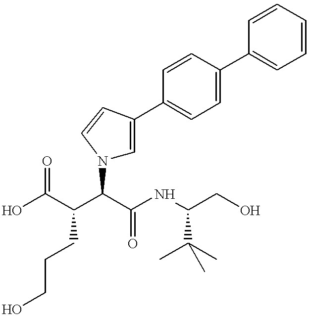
OC(C(C(C(NC(CO)C(C)(C)C)=O)N1C=C(C2=CC=C(C3=CC=CC=C3)C=C2)C=C1)CCCO)=O
